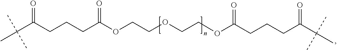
C(C(=O)CCCC(=O)OCCOCCOC(=O)CCCC(=O)C(C)(C)C)(C)(C)C
